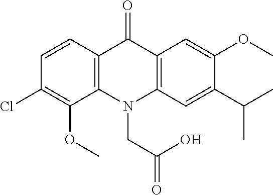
C12=C(N(CC(=O)O)C3=C(C1=O)C=C(OC)C(C(C)C)=C3)C(OC)=C(Cl)C=C2
